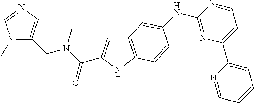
C1=NC(NC2=CC3=C(NC(C(N(C)CC4=CN=CN4C)=O)=C3)C=C2)=NC(C2=CC=CC=N2)=C1
